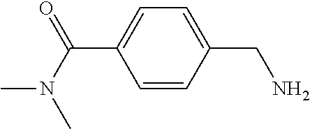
C1=CC(CN)=CC=C1C(N(C)C)=O
